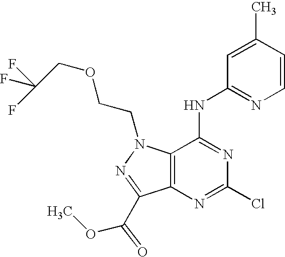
C12=C(N(CCOCC(F)(F)F)N=C1C(OC)=O)C(NC1=NC=CC(C)=C1)=NC(Cl)=N2
